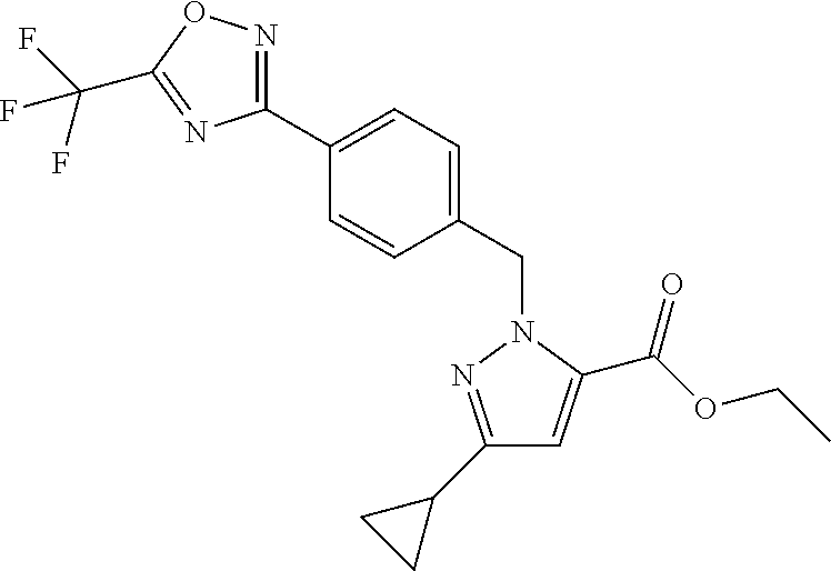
C1(C2=CC=C(CN3N=C(C4CC4)C=C3C(OCC)=O)C=C2)=NOC(C(F)(F)F)=N1
